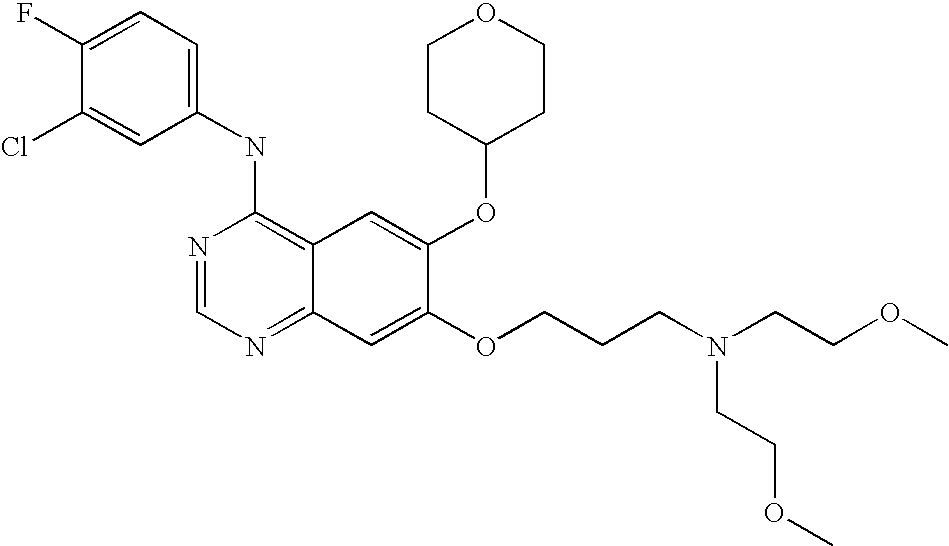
C1(NC2=C3C(=NC=N2)C=C(OCCCN(CCOC)CCOC)C(OC2CCOCC2)=C3)=CC=C(F)C(Cl)=C1
